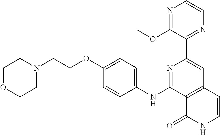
N1=C(NC2=CC=C(OCCN3CCOCC3)C=C2)C2=C(C=C1C1=NC=CN=C1OC)C=CNC2=O
